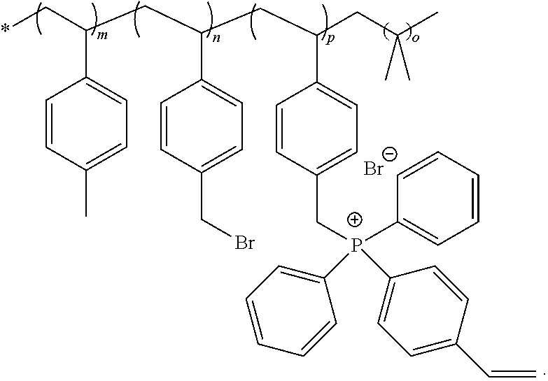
C1=CC(C)=CC=C1C(C*)CC(C1=CC=C(CBr)C=C1)CC(C1=CC=C(C[P+](C2=CC=C(C=C)C=C2)(C2=CC=CC=C2)C2=CC=CC=C2)C=C1)CC(C)(C)C.[Br-]
